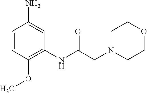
C1=CC(OC)=C(NC(CN2CCOCC2)=O)C=C1N
